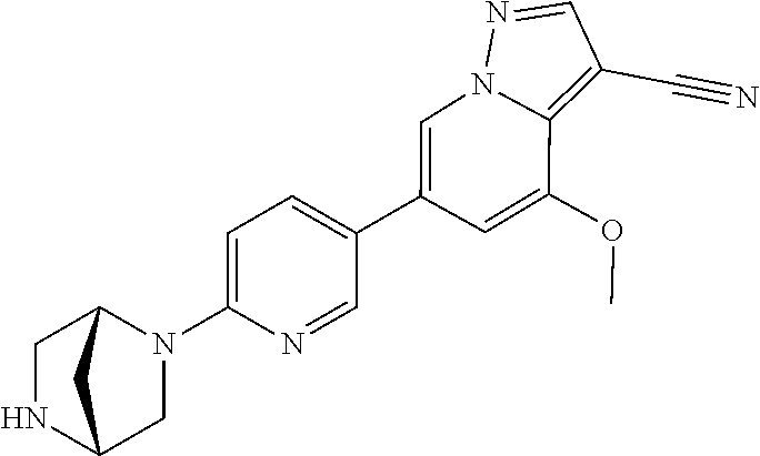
C1(C2=CN3C(=C(C#N)C=N3)C(OC)=C2)=CC=C(N2C3CNC(C2)C3)N=C1
